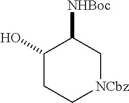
C1(O)CC[NCbz]CC1[NHBoc]
